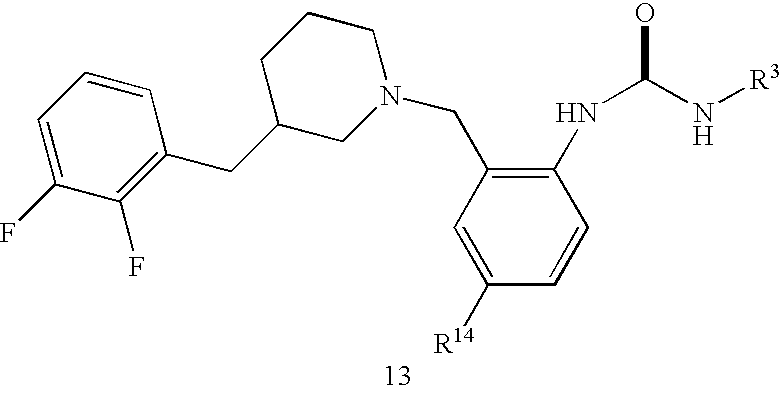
C1=C(F)C(F)=C(CC2CCCN(CC3=C(NC(O)N[R3])C=CC([R14])=C3)C2)C=C1
